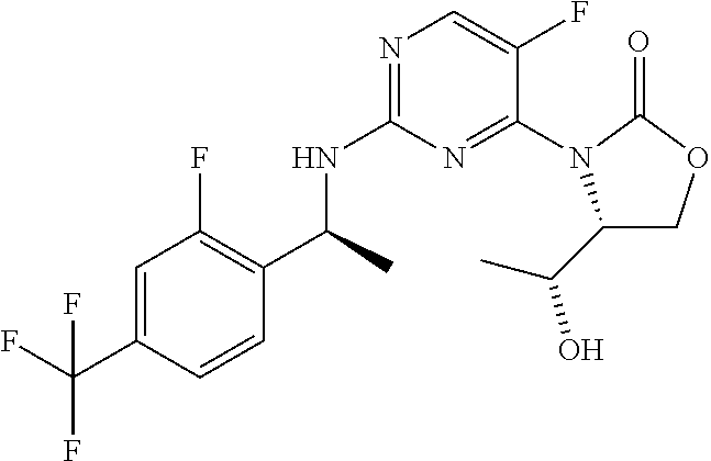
N1=C(NC(C)C2=C(F)C=C(C(F)(F)F)C=C2)N=C(N2C(C(C)O)COC2=O)C(F)=C1
